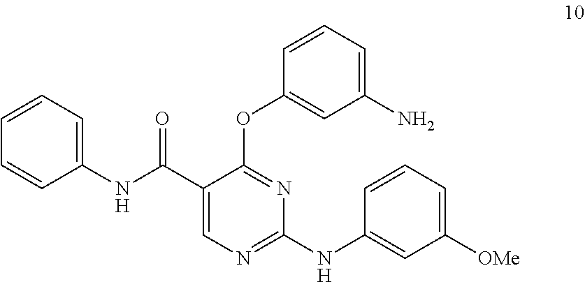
C1(C(NC2=CC=CC=C2)=O)=CN=C(NC2=CC([OMe])=CC=C2)N=C1OC1=CC(N)=CC=C1
